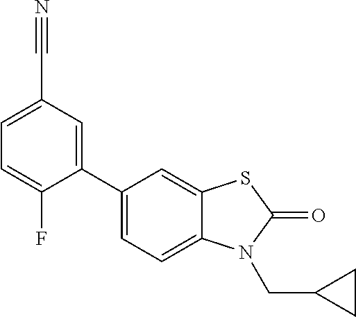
C1(C2=CC=C3C(=C2)SC(=O)N3CC2CC2)=CC(C#N)=CC=C1F
